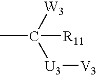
[W3]C([U3][V3])(C)[R11]
